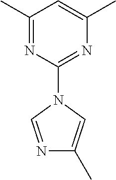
C1(C)=NC(N2C=NC(C)=C2)=NC(C)=C1
